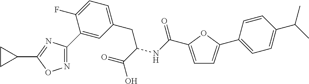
C1=C(F)C(C2=NOC(C3CC3)=N2)=CC(CC(C(O)=O)NC(=O)C2=CC=C(C3=CC=C(C(C)C)C=C3)O2)=C1
